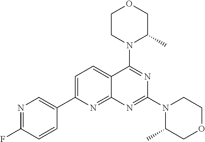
C1=C(C2=CN=C(F)C=C2)N=C2C(=C1)C(N1C(C)COCC1)=NC(N1C(C)COCC1)=N2
